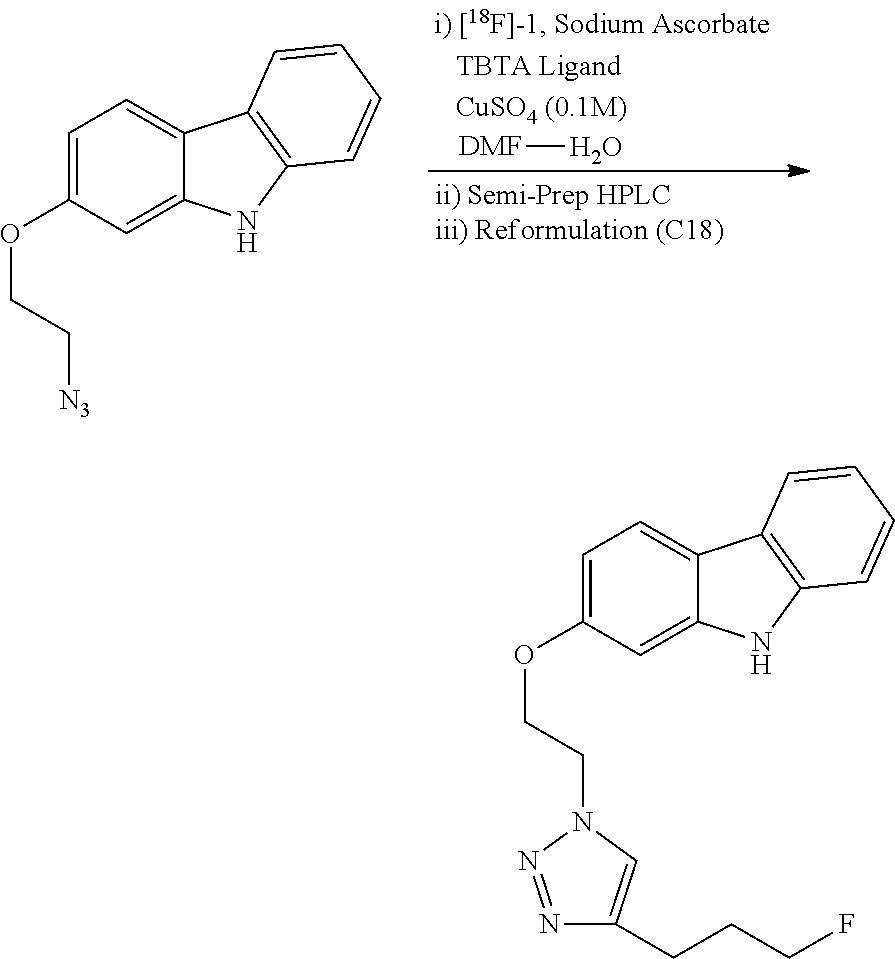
[DMF]O.C1=C(OCC[N3])C=C2C(=C1)C1=C(N2)C=CC=C1.C1=C(OCCN2N=NC(CCCF)=C2)C=C2C(=C1)C1=C(N2)C=CC=C1
